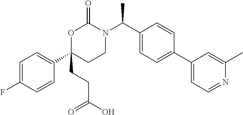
C1=C(F)C=CC(C2(CCC(O)=O)CCN(C(C3=CC=C(C4=CC=NC(C)=C4)C=C3)C)C(=O)O2)=C1
